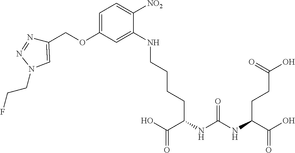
OC(C(NC(NC(C(O)=O)CCC(O)=O)=O)CCCCNC1=CC(OCC2=CN(CCF)N=N2)=CC=C1[NO2])=O
